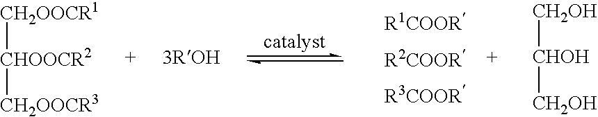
[CH2OOCR1][CHOOCR2][CH2OOCR3].[CH2OH][CHOH][CH2OH]
